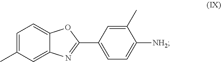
C1=C(C)C=C2C(=C1)OC(C1=CC=C([NH2])C(C)=C1)=N2
